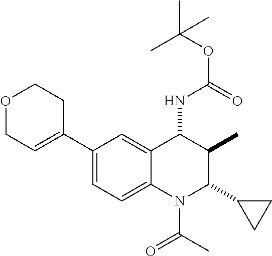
C1(C2=CCOCC2)=CC=C2C(=C1)C(NC(=O)OC(C)(C)C)C(C)C(C1CC1)N2C(C)=O
